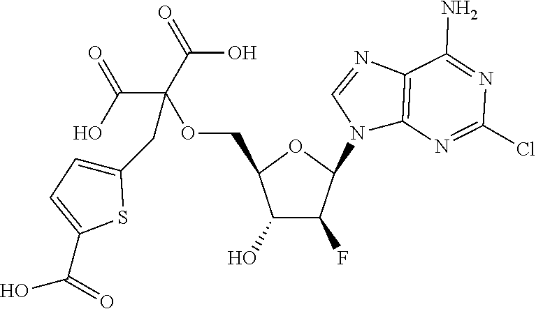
C1(O)C(F)C(N2C3=C(N=C2)C(N)=NC(Cl)=N3)OC1COC(C(O)=O)(C(O)=O)CC1=CC=C(C(=O)O)S1
